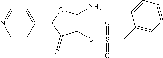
C1(=O)C(OS(CC2=CC=CC=C2)(=O)=O)=C(N)OC1C1=CC=NC=C1
